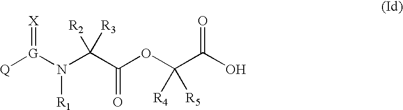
[G](N(C(C(OC(C(O)=O)([R4])[R5])=O)([R2])[R3])[R1])([Q])=[X]
